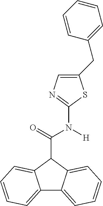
C12=CC=CC=C1C(C(N(C1=NC=C(CC3=CC=CC=C3)S1)[H])=O)C1=CC=CC=C21
